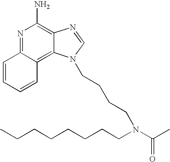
N1=C2C(=C3C(=C1N)N=CN3CCCCN(C(C)=O)CCCCCCCC)C=CC=C2
